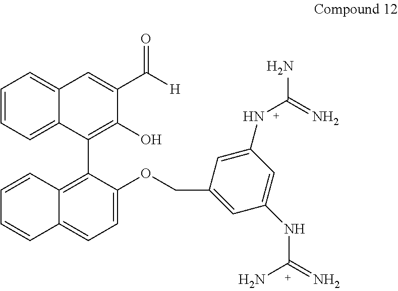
C1=CC=C2C(=C1)C=C(C([H])=O)C(O)=C2C1=C2C(=CC=C1OCC1=CC(NC(=N)N)=CC(NC(N)=N)=C1)C=CC=C2
